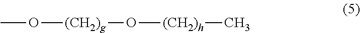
CO[(CH2)g]O[(CH2)h]C
